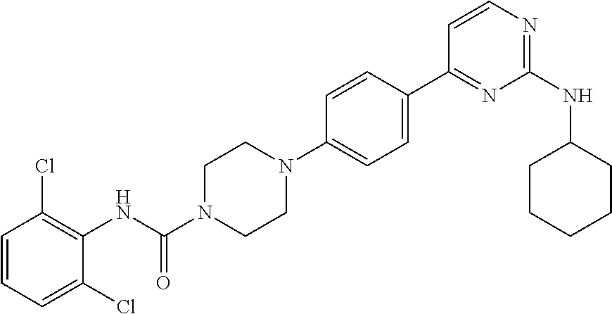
C1=CC=C(Cl)C(NC(N2CCN(C3=CC=C(C4=NC(NC5CCCCC5)=NC=C4)C=C3)CC2)=O)=C1Cl
